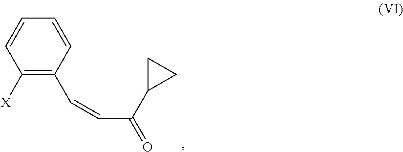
[X]C1=C(C=CC(=O)C2CC2)C=CC=C1
